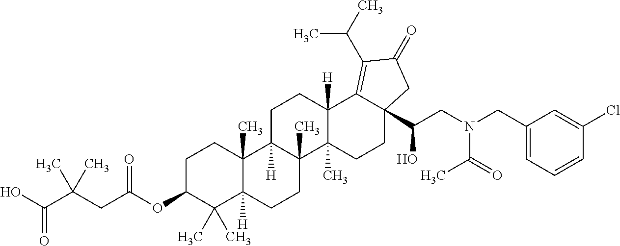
C1C(OC(CC(C(O)=O)(C)C)=O)C(C)(C)C2([H])C(C)(C1)C1([H])C(C)(CC2)C2(C)C([H])(CC1)C1=C(C(C)C)C(=O)CC1(C(CN(CC1=CC=CC(Cl)=C1)C(=O)C)O)CC2
